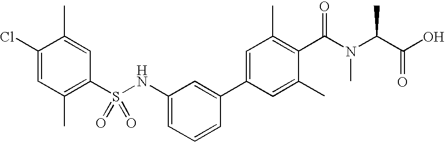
C1(Cl)=CC(C)=C(S(NC2=CC=CC(C3=CC(C)=C(C(=O)N(C(C(O)=O)C)C)C(C)=C3)=C2)(=O)=O)C=C1C
